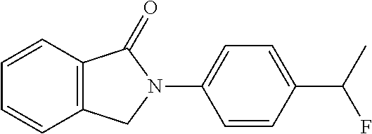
C12=C(C=CC=C1)C(=O)N(C1=CC=C(C(C)F)C=C1)C2
